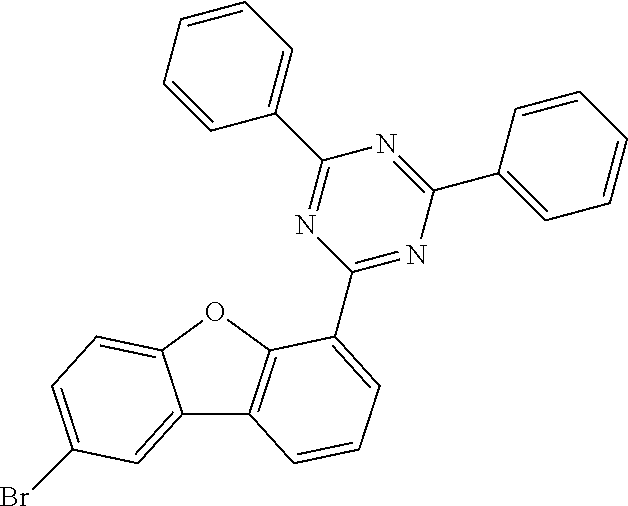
C12=CC(Br)=CC=C1OC1=C2C=CC=C1C1=NC(C2=CC=CC=C2)=NC(C2=CC=CC=C2)=N1
